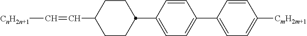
C1(C2CCC(C=C[CnH2n+1])CC2)=CC=C(C2=CC=C([CmH2m+1])C=C2)C=C1
